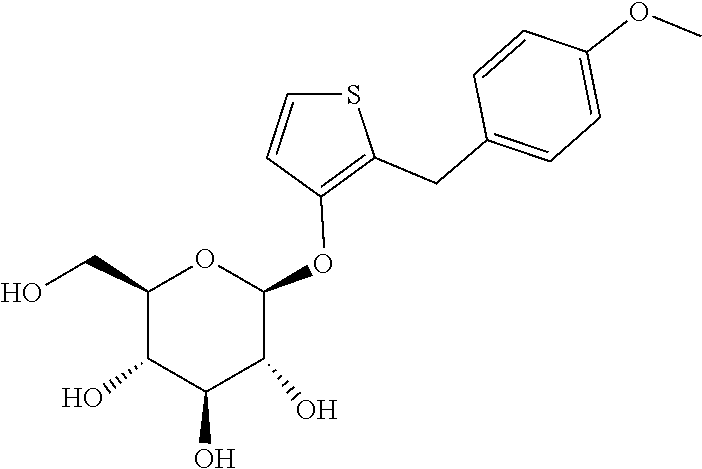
C1(O)C(O)C(O)C(OC2=C(CC3=CC=C(OC)C=C3)SC=C2)OC1CO
